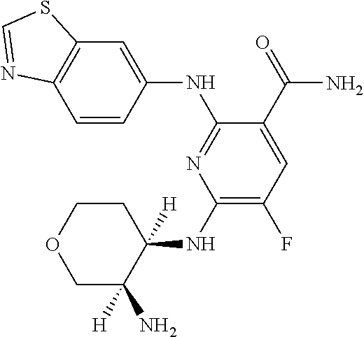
C1=CC(NC2=NC(NC3([H])C(N)([H])COCC3)=C(F)C=C2C(=O)N)=CC2=C1N=CS2
